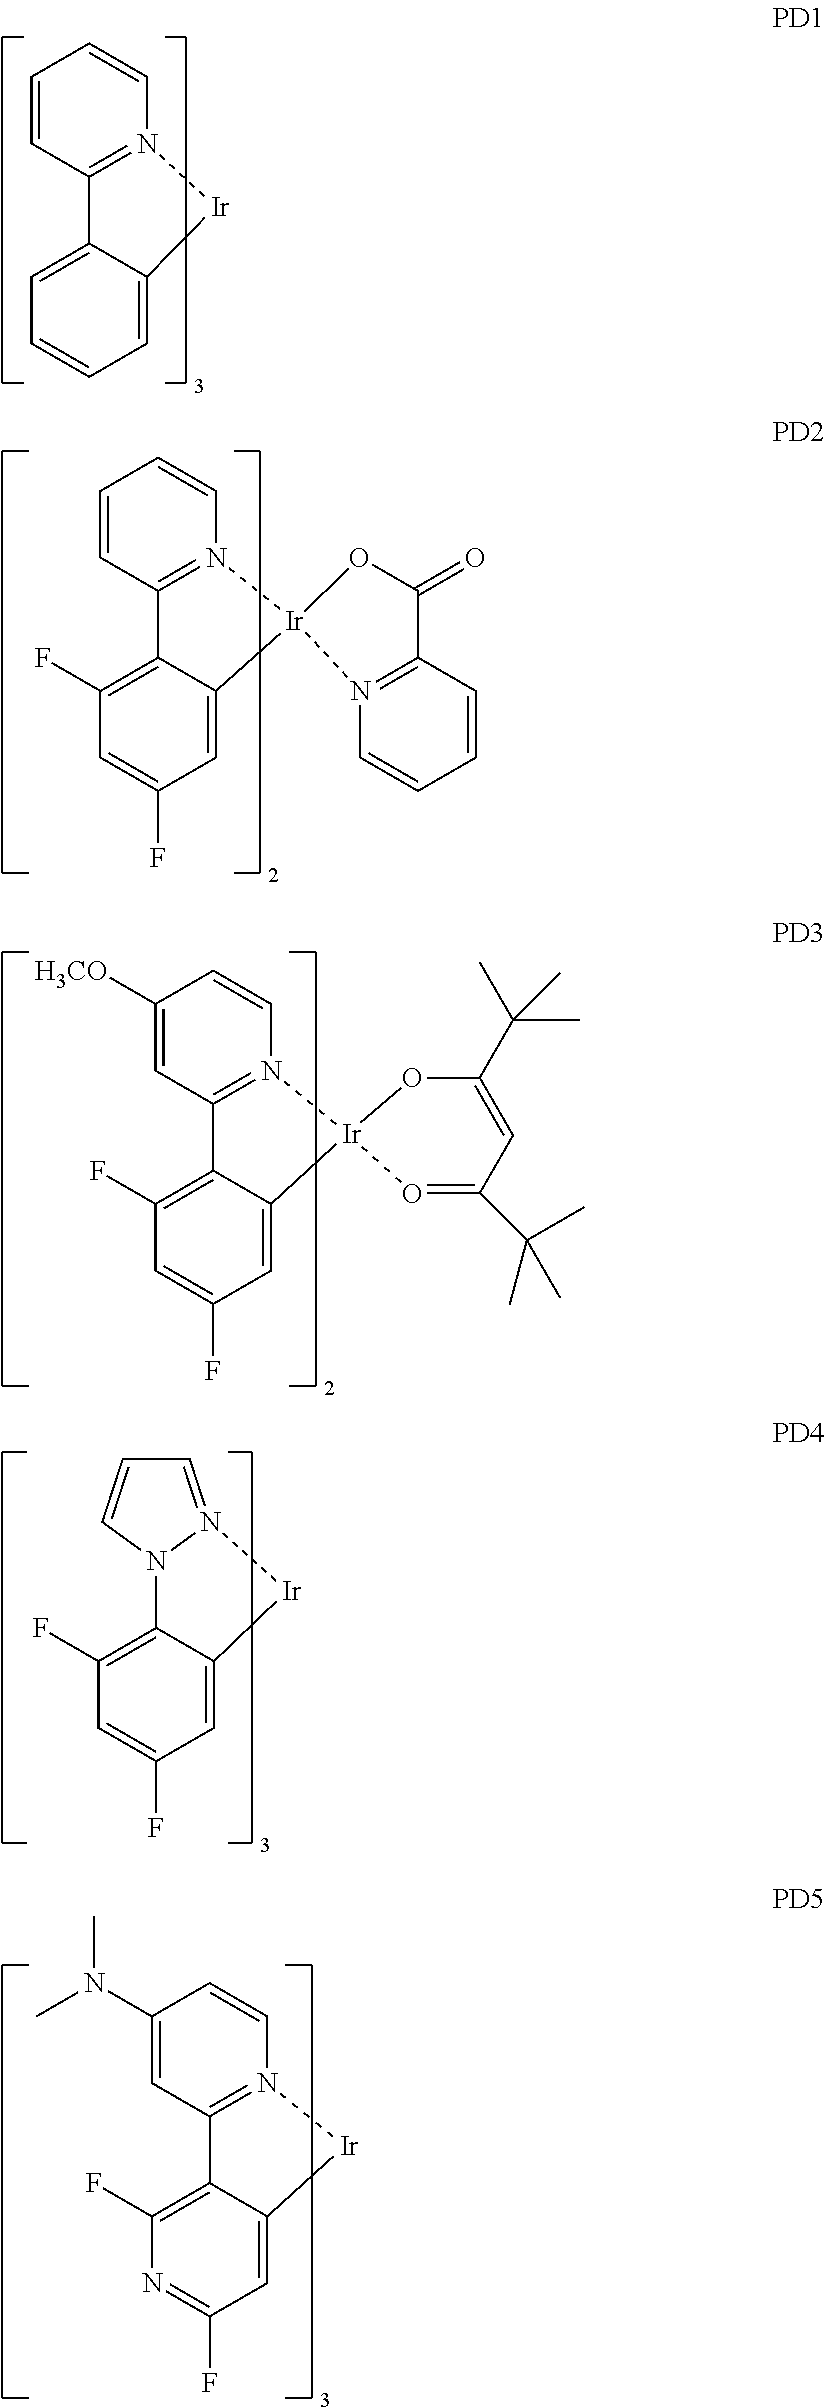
C1=CC2=N(C=C1)[Ir]1(C3=CC(F)=CC(F)=C23)OC(=O)C2=N1C=CC=C2.C1([H3CO])=CC2=N(C=C1)[Ir]1(C3=CC(F)=CC(F)=C23)OC(C(C)(C)C)=CC(C(C)(C)C)=O1.N12C3=C(F)C=C(F)C=C3[Ir]N1=CC=C2.C12=N([Ir]C3=CC(F)=NC(F)=C13)C=CC(N(C)C)=C2.C1=CC2=N(C=C1)[Ir]C1=CC=CC=C21
